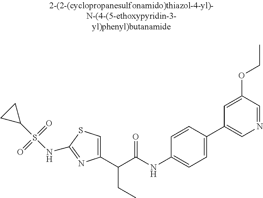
C1(C(C(NC2=CC=C(C3=CN=CC(OCC)=C3)C=C2)=O)CC)=CSC(NS(C2CC2)(=O)=O)=N1
